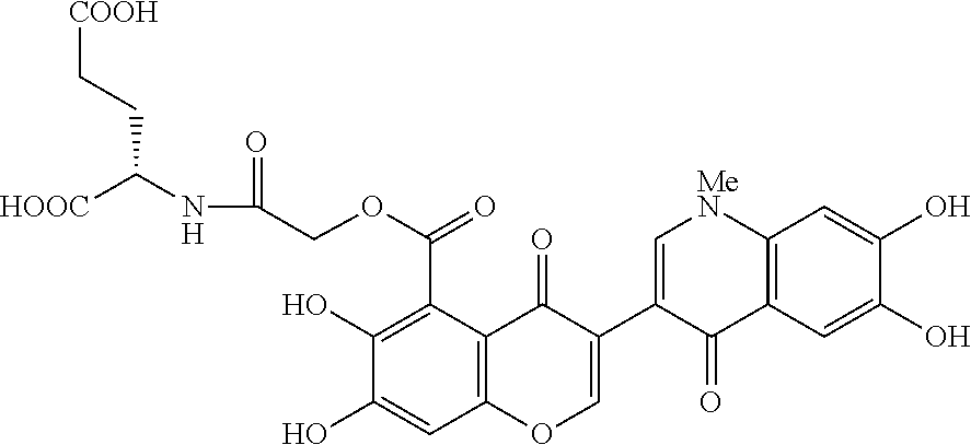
C1(O)=C(C(=O)OCC(NC([HOOC])CC[COOH])=O)C2=C(C=C1O)OC=C(C1=C[MeN]C3=C(C1=O)C=C(O)C(O)=C3)C2=O
